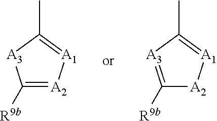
C1([R9b])=[A2][A1]=C(C)[A3]1.C1([R9b])=[A3]C(C)=[A1][A2]1
